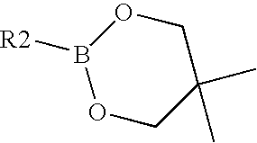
B1([R2])OCC(C)(C)CO1
